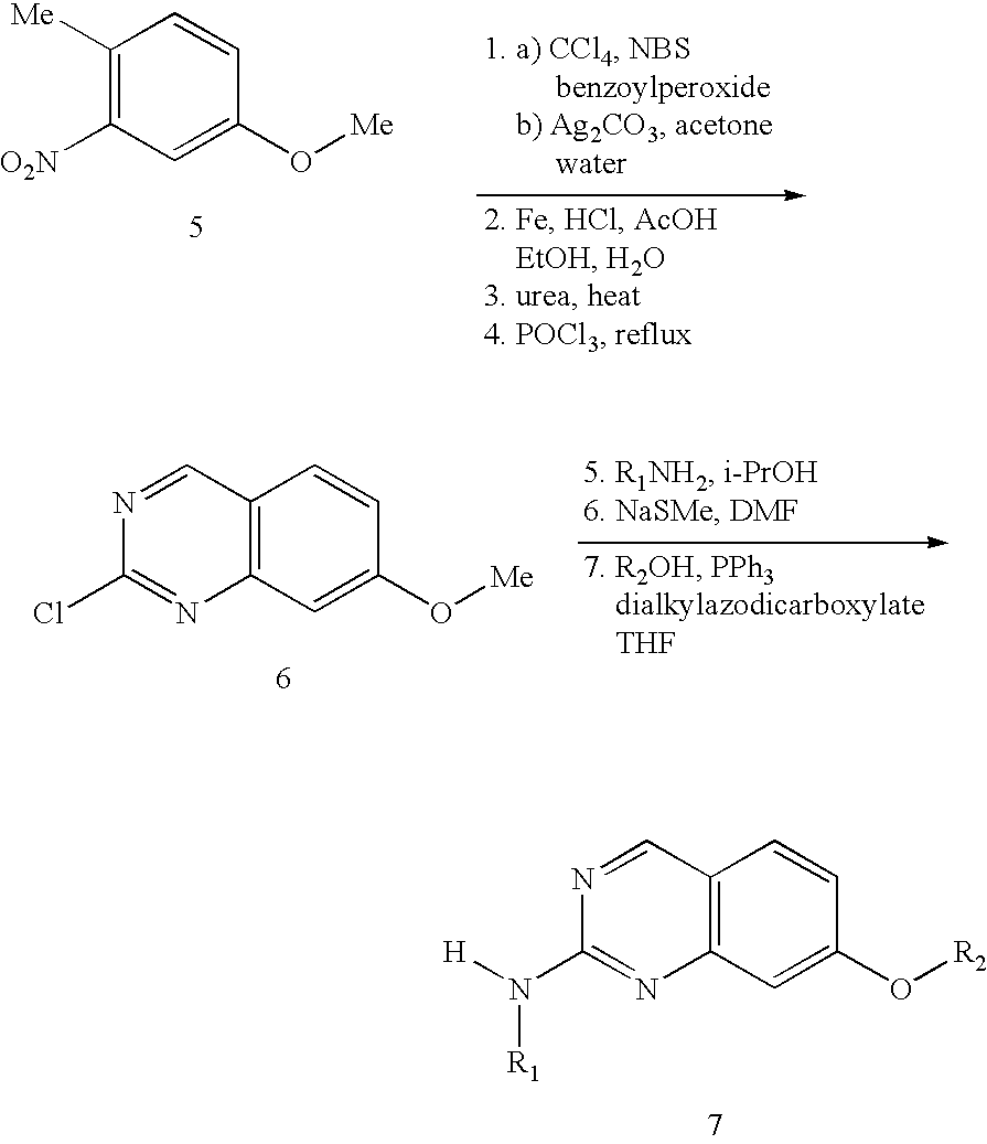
C12=C(C=C(O[R2])C=C1)N=C(N([H])[R1])N=C2.C1([Me])=C([O2N])C=C(O[Me])C=C1.C12=C(C=C(O[Me])C=C1)N=C(Cl)N=C2
